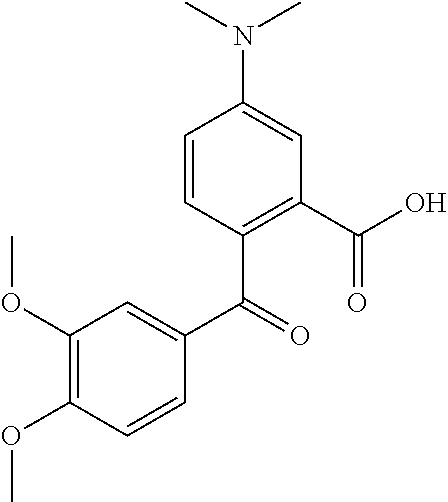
C1=CC(OC)=C(OC)C=C1C(C1=C(C(O)=O)C=C(N(C)C)C=C1)=O
